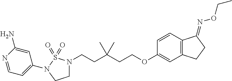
C1=CC2=C(C=C1OCCC(CCN1CCN(C3=CC=NC(N)=C3)S1(=O)=O)(C)C)CCC2=NOCC
